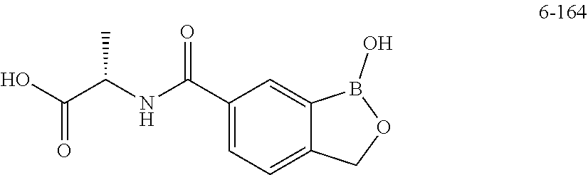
C1(C(NC(C(O)=O)C)=O)=CC=C2C(=C1)B(O)OC2
